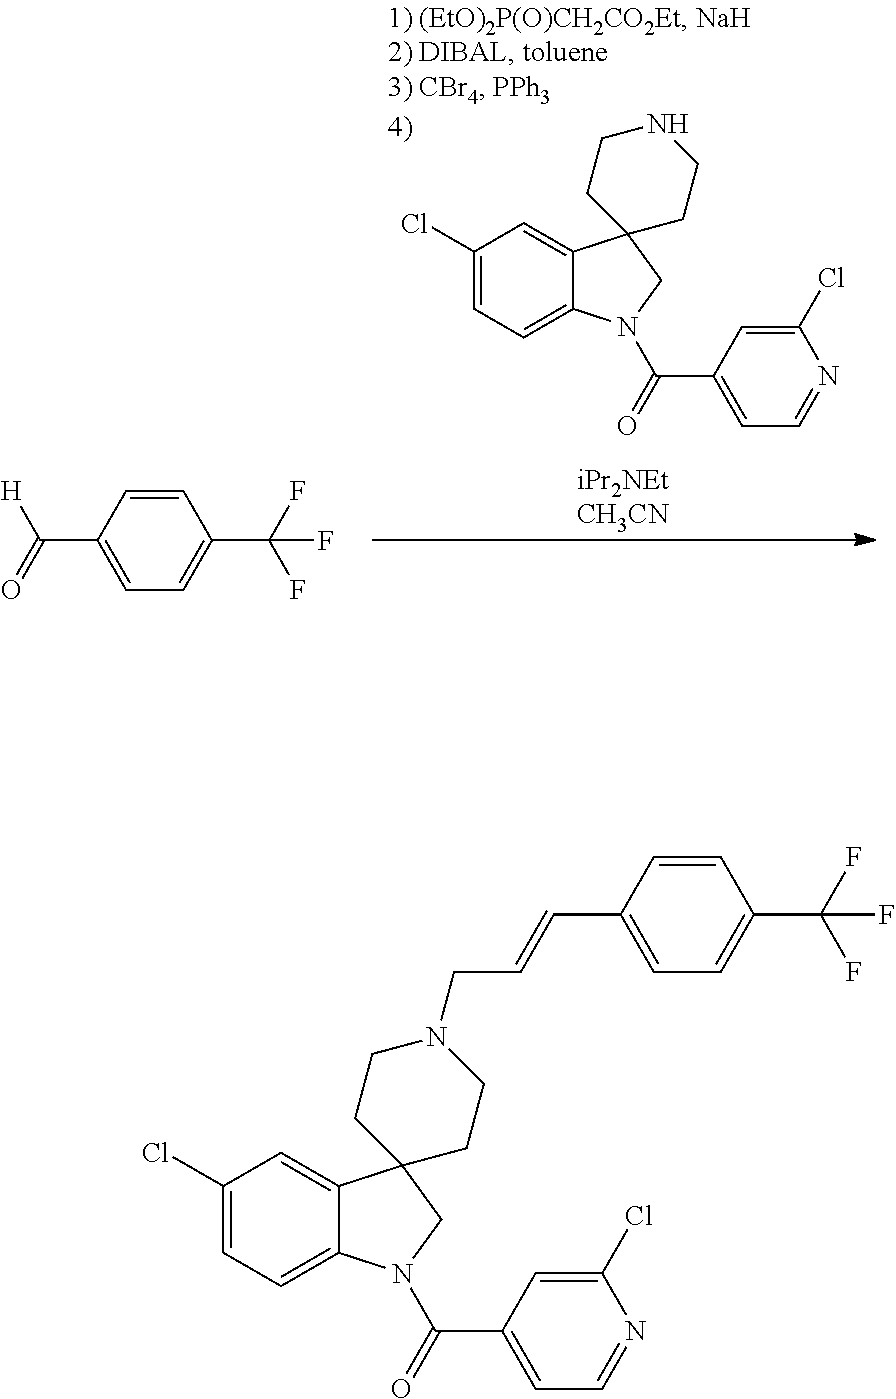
N1CCC2(CC1)C1=CC(Cl)=CC=C1N(C(C1=CC=NC(Cl)=C1)=O)C2.C1=CC(C(F)(F)F)=CC=C1C([H])=O.C1(C=CCN2CCC3(CC2)C2=CC(Cl)=CC=C2N(C(C2=CC=NC(Cl)=C2)=O)C3)=CC=C(C(F)(F)F)C=C1
